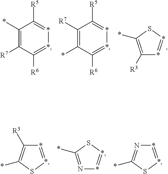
C1(*)=C([R7])C([R6])=**=C1[R5].C1([R7])=C(*)C([R6])=**=C1[R5].C1([R3])=C(*)S*=*1.*1=*SC(*)=C1[R3].*1=*SC(*)=N1.*1=*SC(*)=N1
